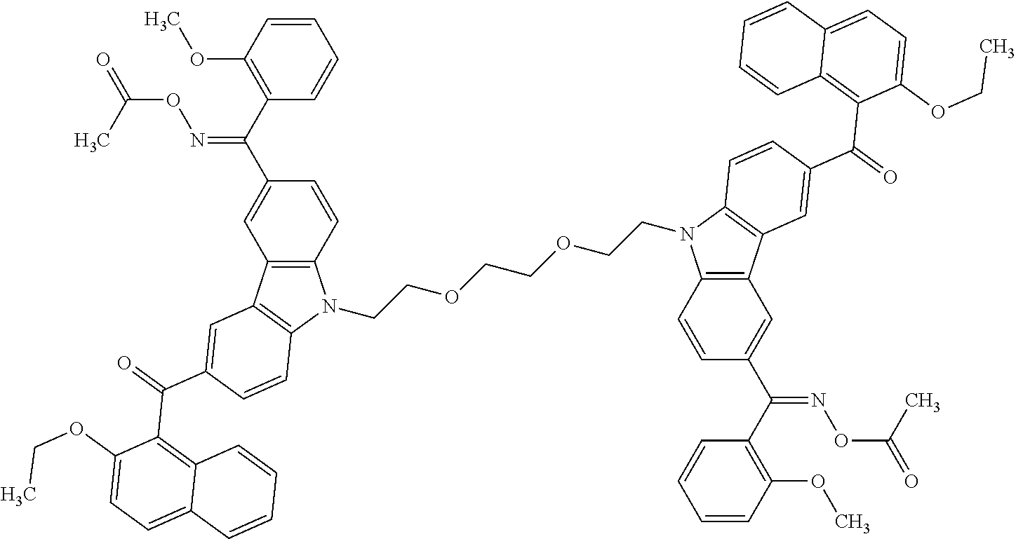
C1=CC(OC)=C(C(=NOC(=O)C)C2=CC3=C(C=C2)N(CCOCCOCCN2C4=C(C5=C2C=CC(C(C2=C6C(=CC=C2OCC)C=CC=C6)=O)=C5)C=C(C(=NOC(C)=O)C2=C(OC)C=CC=C2)C=C4)C2=C3C=C(C(C3=C4C(=CC=C3OCC)C=CC=C4)=O)C=C2)C=C1
